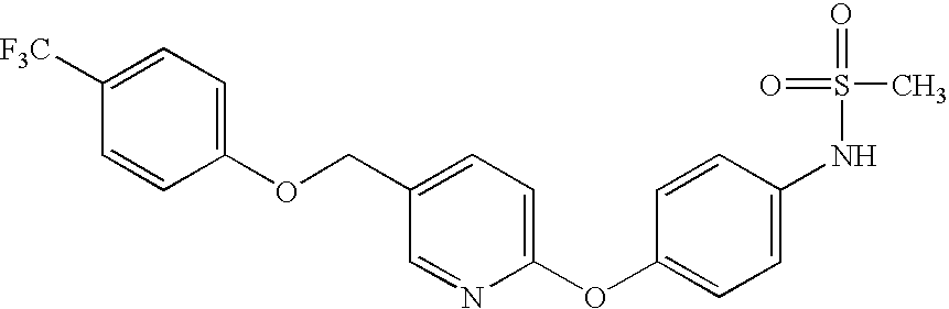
C1=C(COC2=CC=C([F3C])C=C2)C=NC(OC2=CC=C(NS(=O)(=O)C)C=C2)=C1
